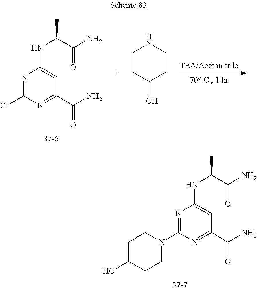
N1=C(Cl)N=C(C(=O)N)C=C1NC(C(N)=O)C.C1CC(O)CCN1.N1=C(N2CCC(O)CC2)N=C(C(=O)N)C=C1NC(C(N)=O)C
